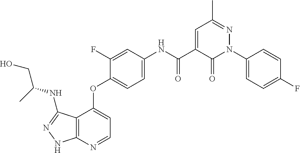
C12=C(N=CC=C1OC1=CC=C(NC(C3=CC(C)=NN(C4=CC=C(F)C=C4)C3=O)=O)C=C1F)NN=C2NC(CO)C
